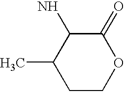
C1COC(=O)C(N)C1C
